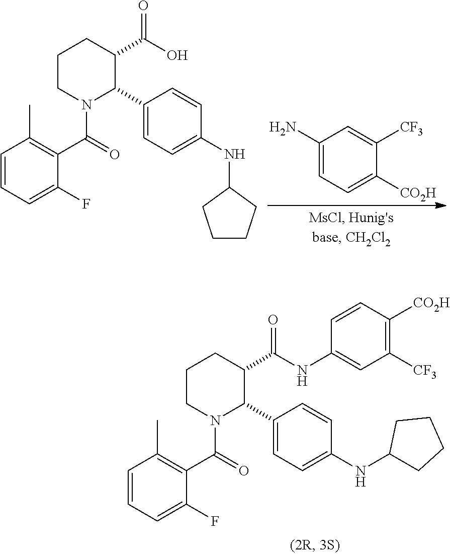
C1CN(C(C2=C(C)C=CC=C2F)=O)C(C2=CC=C(NC3CCCC3)C=C2)C(C(=O)O)C1.C1(N)=CC=C([CO2H])C([CF3])=C1.C1CN(C(C2=C(C)C=CC=C2F)=O)C(C2=CC=C(NC3CCCC3)C=C2)C(C(=O)NC2=CC([CF3])=C([CO2H])C=C2)C1
